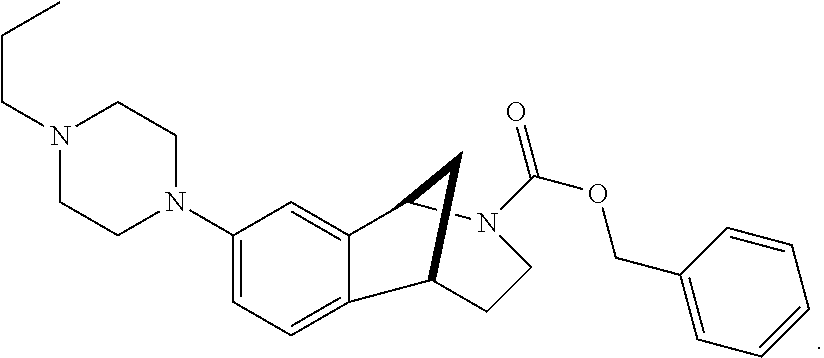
N1(CCC)CCN(C2=CC=C3C(=C2)C2N(C(OCC4=CC=CC=C4)=O)CCC3C2)CC1
